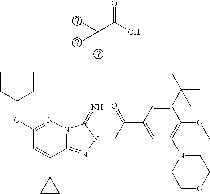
N12C(=NN(CC(C3=CC(N4CCOCC4)=C(OC)C(C(C)(C)C)=C3)=O)C1=N)C(C1CC1)=CC(OC(CC)CC)=N2.C(C(O)=O)(C)(C)C
